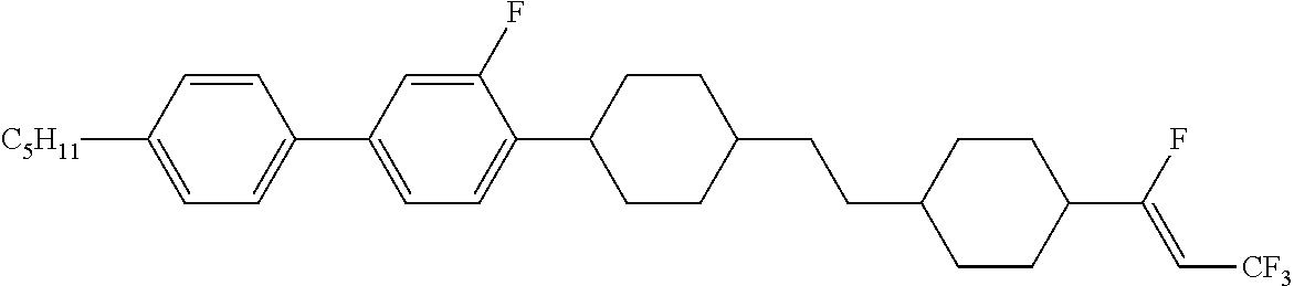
C1=C([C5H11])C=CC(C2=CC=C(C3CCC(CCC4CCC(C(F)=C[CF3])CC4)CC3)C(F)=C2)=C1
